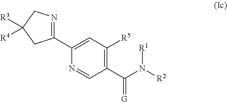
C1(C(=[G])N([R1])[R2])=C([R5])C=C(C2=NCC([R3])([R4])C2)N=C1
